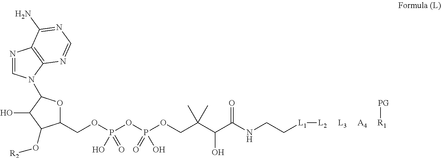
[R1][PG].[A4].[L3].C1(COP(OP(OCC(C(C(NCC[L1][L2])=O)O)(C)C)(O)=O)(=O)O)OC(N2C=NC3=C2N=CN=C3N)C(O)C1O[R2]
